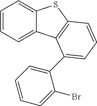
C12=CC=CC=C1C1=C(S2)C=CC=C1C1=CC=CC=C1Br
